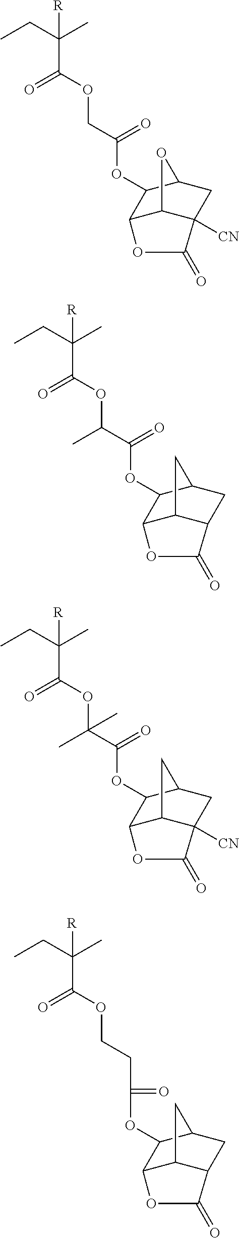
CCC(C)([R])C(OCC(=O)OC1C2C3C([CN])(CC1O3)C(=O)O2)=O.CCC(C)([R])C(OC(C(=O)OC1C2C3C(CC1C3)C(=O)O2)C)=O.CCC(C)([R])C(OC(C(=O)OC1C2C3C([CN])(CC1C3)C(=O)O2)(C)C)=O.CCC(C)([R])C(OCCC(=O)OC1C2C3C(CC1C3)C(=O)O2)=O
